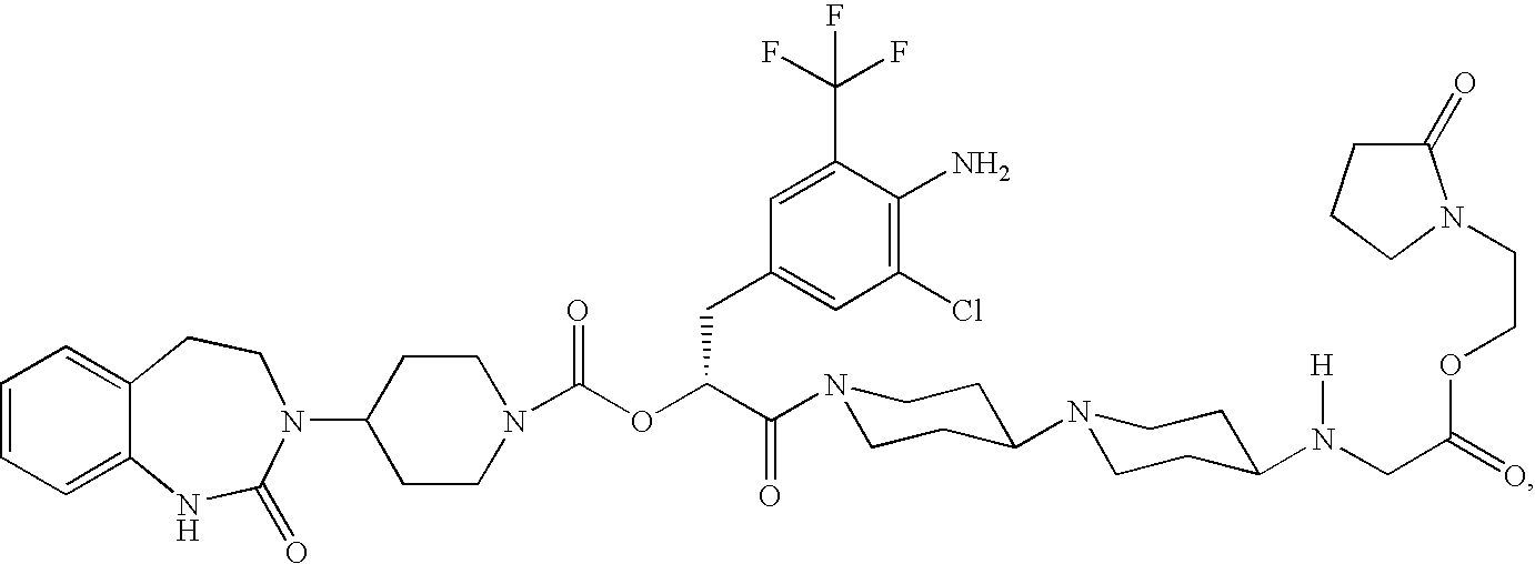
C1=CC=C2C(=C1)CCN(C1CCN(C(OC(C(=O)N3CCC(N4CCC(N(CC(=O)OCCN5C(=O)CCC5)[H])CC4)CC3)CC3=CC(Cl)=C(N)C(C(F)(F)F)=C3)=O)CC1)C(=O)N2
